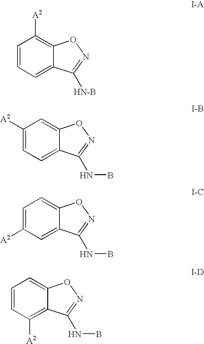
C1=CC=C2C(=C1[A2])ON=C2[HN-B].C1([A2])=CC=C2C(=C1)ON=C2NB.C1=C([A2])C=C2C(=C1)ON=C2NB.C1=CC([A2])=C2C(=C1)ON=C2NB
